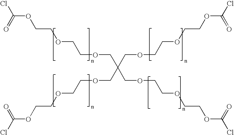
C(OCCOCCOC(=O)Cl)C(COCCOCCOC(=O)Cl)(COCCOCCOC(=O)Cl)COCCOCCOC(=O)Cl
